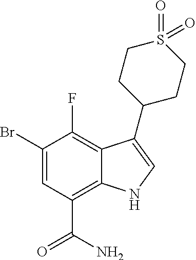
C1(Br)=CC(C(=O)N)=C2C(=C1F)C(C1CCS(=O)(=O)CC1)=CN2
